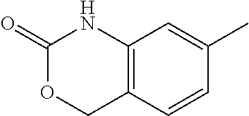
C1=CC2=C(C=C1C)NC(=O)OC2
